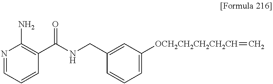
N1=CC=CC(C(NCC2=CC([OCH2CH2CH2CH2CH]=C)=CC=C2)=O)=C1N
